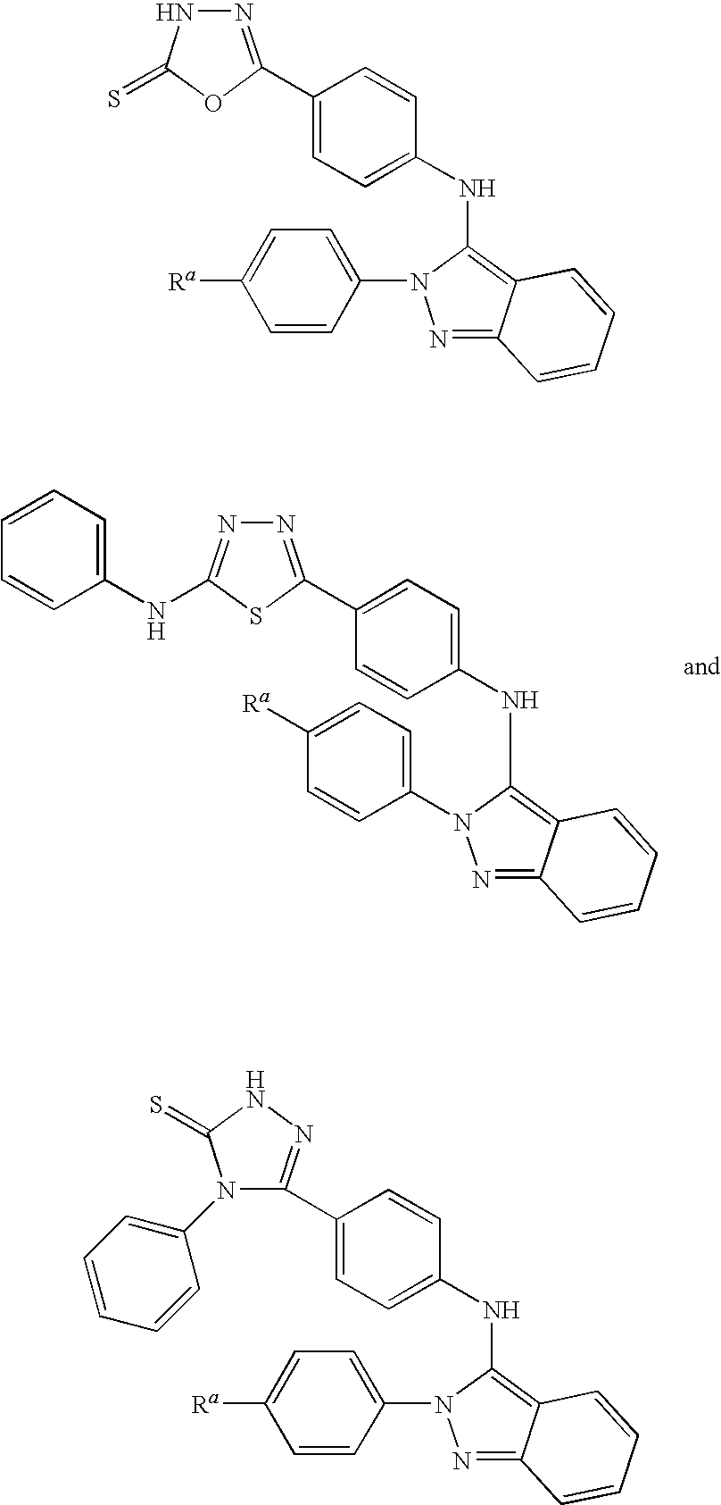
C1(NC2=C3C(=NN2C2=CC=C([Ra])C=C2)C=CC=C3)=CC=C(C2=NN=C(NC3=CC=CC=C3)S2)C=C1.C1(NC2=C3C(=NN2C2=CC=C([Ra])C=C2)C=CC=C3)=CC=C(C2=NNC(=S)O2)C=C1.C1(NC2=C3C(=NN2C2=CC=C([Ra])C=C2)C=CC=C3)=CC=C(C2=NNC(=S)N2C2=CC=CC=C2)C=C1
